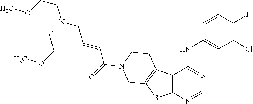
N(CC=CC(=O)N1CCC2=C(SC3=C2C(NC2=CC(Cl)=C(F)C=C2)=NC=N3)C1)(CCOC)CCOC
